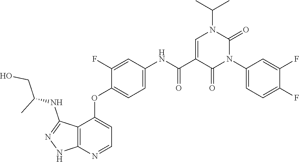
CC(N1C=C(C(=O)NC2=CC=C(OC3=CC=NC4=C3C(NC(CO)C)=NN4)C(F)=C2)C(=O)N(C2=CC=C(F)C(F)=C2)C1=O)C
